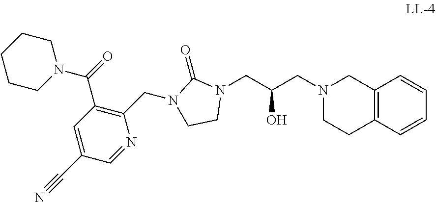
N1(CC(CN2CCC3=C(C2)C=CC=C3)O)C(=O)N(CC2=C(C(=O)N3CCCCC3)C=C(C#N)C=N2)CC1
